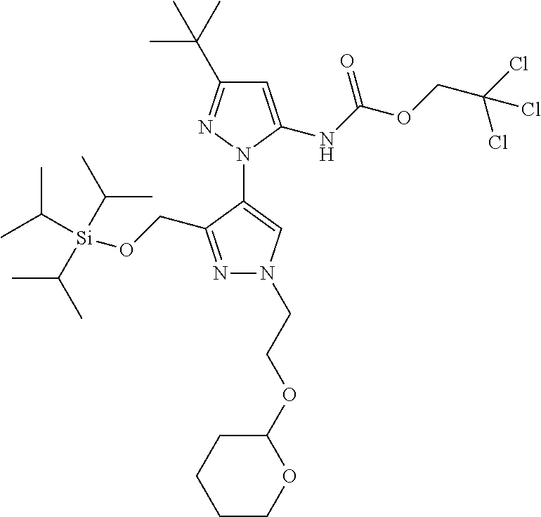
N1=C(CO[Si](C(C)C)(C(C)C)C(C)C)C(N2C(NC(OCC(Cl)(Cl)Cl)=O)=CC(C(C)(C)C)=N2)=CN1CCOC1CCCCO1
